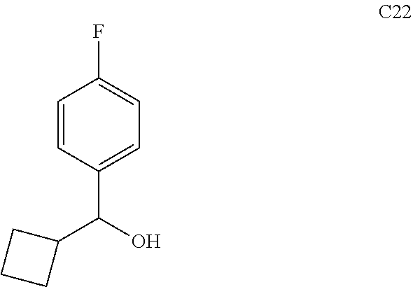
C1=CC(C(O)C2CCC2)=CC=C1F
